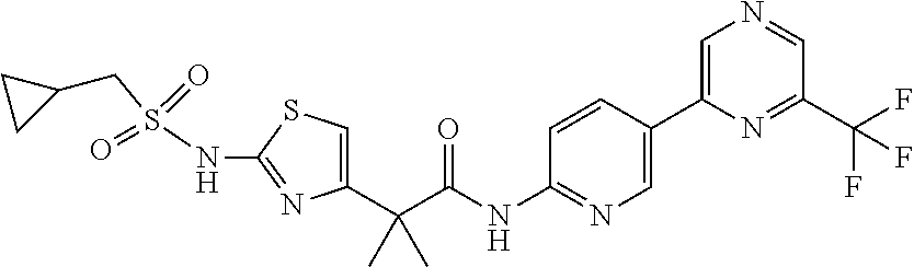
C1=C(C(C(NC2=NC=C(C3=CN=CC(C(F)(F)F)=N3)C=C2)=O)(C)C)N=C(NS(CC2CC2)(=O)=O)S1
